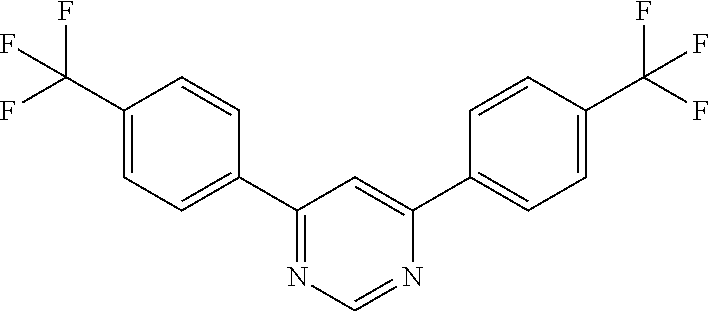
C1(C2=CC=C(C(F)(F)F)C=C2)=NC=NC(C2=CC=C(C(F)(F)F)C=C2)=C1
